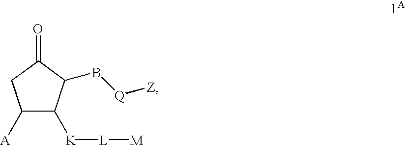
C1([A])C([K][L][M])C(B[Q][Z])C(=O)C1.[1A]
